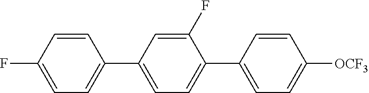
FC1=CC=C(C2=CC=C(C3=CC=C([OCF3])C=C3)C(F)=C2)C=C1
